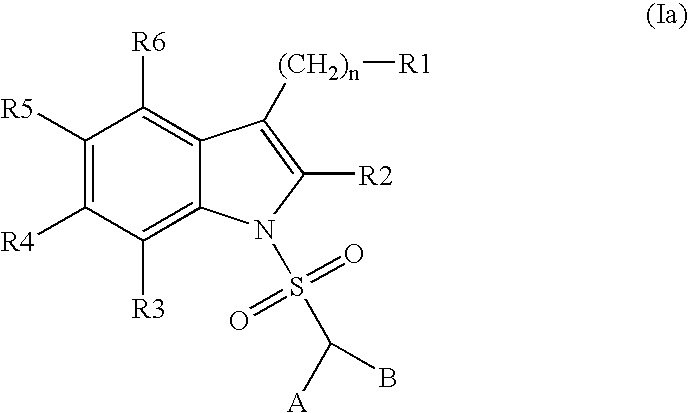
C1([R5])=C([R4])C([R3])=C2C(=C1[R6])C([(CH2)n][R1])=C([R2])N2S(=O)(=O)C([A])B
